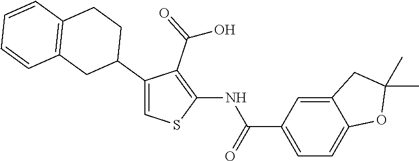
C1(NC(=O)C2=CC=C3C(=C2)CC(C)(C)O3)=C(C(=O)O)C(C2CCC3=C(C2)C=CC=C3)=CS1
